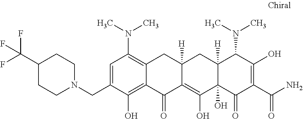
C1=C(CN2CCC(C(F)(F)F)CC2)C(O)=C2C(=C1N(C)C)CC1([H])C(=C(O)C3(O)C([H])(C1)C(N(C)C)C(O)=C(C(N)=O)C3=O)C2=O
